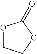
O1CCCC1=O
